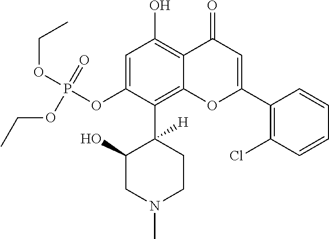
C1=C(OP(OCC)(OCC)=O)C(C2([H])C(O)CN(C)CC2)=C2C(=C1O)C(=O)C=C(C1=C(Cl)C=CC=C1)O2
